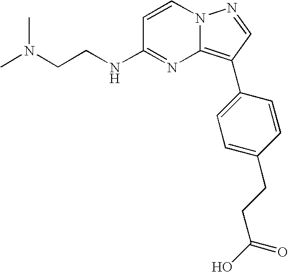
N(CCNC1=NC2=C(C3=CC=C(CCC(O)=O)C=C3)C=NN2C=C1)(C)C
